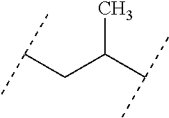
C(C(C(C)C)C)C(C)C
